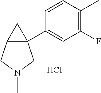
C1=CC(C)=C(F)C=C1C12C(C1)CN(C)C2.Cl
